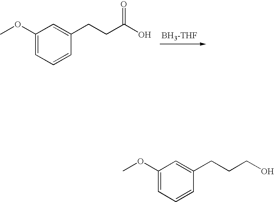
[BH3-THF].C1(OC)=CC=CC(CCC(O)=O)=C1.C1(OC)=CC=CC(CCCO)=C1
